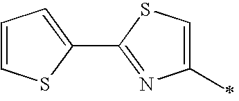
C1=CSC(C2=NC(C)=CS2)=C1
